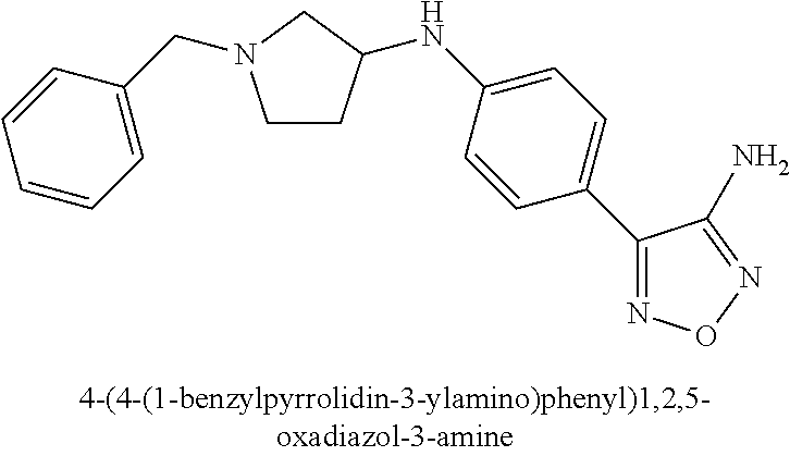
C1CC(NC2=CC=C(C3=NON=C3N)C=C2)CN1CC1=CC=CC=C1
